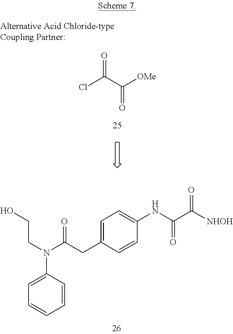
ClC(C([OMe])=O)=O.C1=C(N(CCO)C(CC2=CC=C(NC(C([NHOH])=O)=O)C=C2)=O)C=CC=C1
